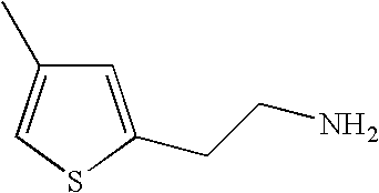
C1=C(CCN)SC=C1C
